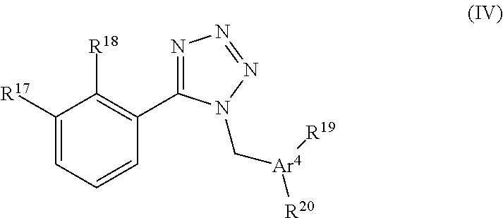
N1=C(C2=C([R18])C([R17])=CC=C2)N(C[Ar4]([R19])[R20])N=N1
